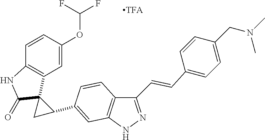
C1(C=CC2=CC=C(CN(C)C)C=C2)=NNC2=C1C=CC(C1CC13C(=O)NC1=C3C=C(OC(F)F)C=C1)=C2
